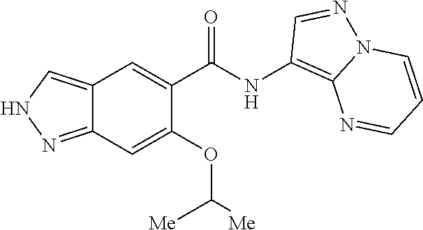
C12=CNN=C1C=C(OC([Me])[Me])C(C(NC1=C3N(N=C1)C=CC=N3)=O)=C2
